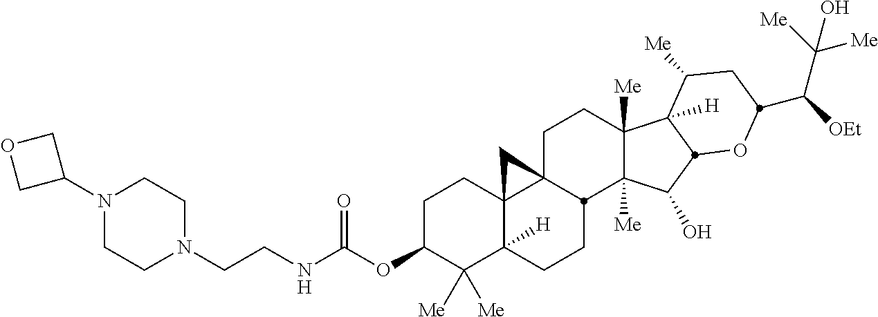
C1C(OC(NCCN2CCN(C3COC3)CC2)=O)C([Me])([Me])C2([H])C3(C1)C1(CCC4([Me])C([Me])(C(O)C5C4([H])C([Me])CC(C([OEt])C([Me])([Me])O)O5)C1CC2)C3
